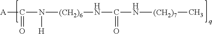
[A]C(=O)N([(CH2)6]NC(=O)N[(CH2)7]C)[H]
